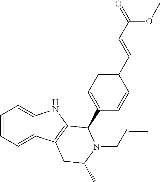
C1=CC=C2C(=C1)NC1=C2CC(C)N(CC=C)C1C1=CC=C(C=CC(=O)OC)C=C1
